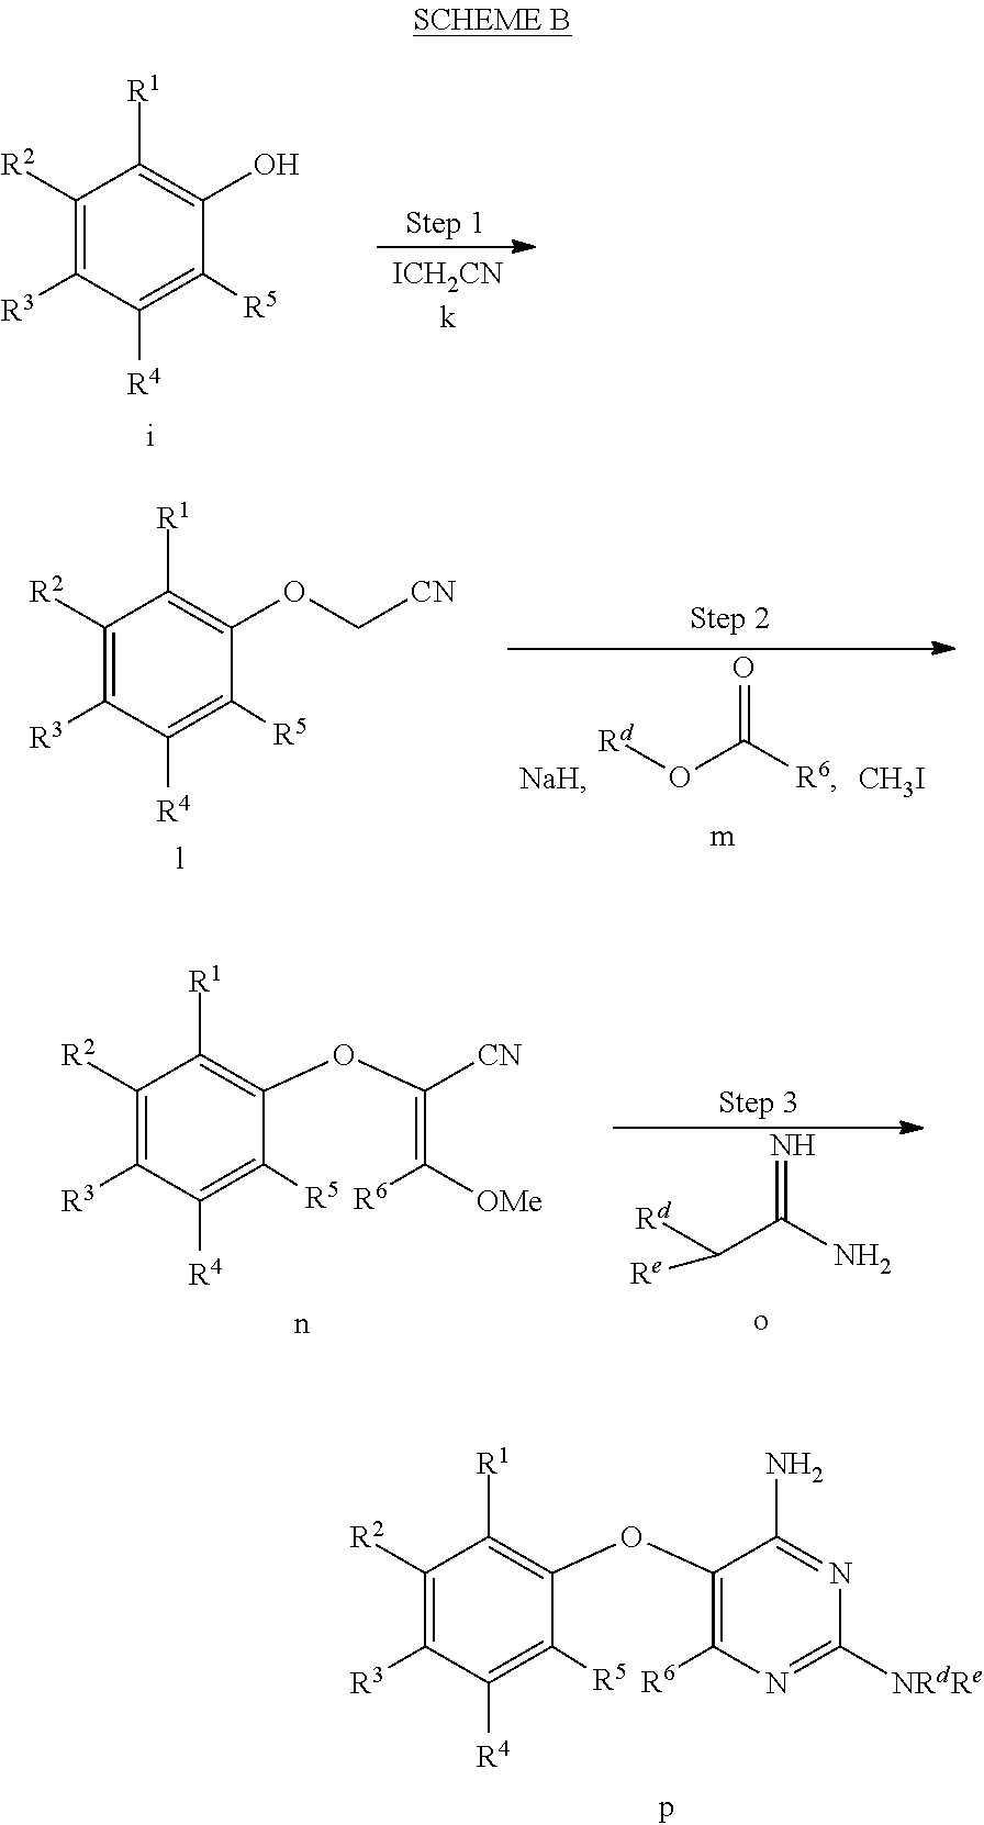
C1([R5])=C([R4])C([R3])=C([R2])C([R1])=C1O.[Rd]OC([R6])=O.[CH3I].C1([R5])=C([R4])C([R3])=C([R2])C([R1])=C1OC[CN].N=C(N)C([Re])[Rd].C1([R5])=C([R4])C([R3])=C([R2])C([R1])=C1OC(=C([OMe])[R6])[CN].C1([R5])=C([R4])C([R3])=C([R2])C([R1])=C1OC1=C([R6])N=C([NRdRe])N=C1N
